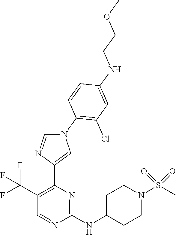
C1(NC2CCN(S(C)(=O)=O)CC2)=NC(C2=CN(C3=C(Cl)C=C(NCCOC)C=C3)C=N2)=C(C(F)(F)F)C=N1
